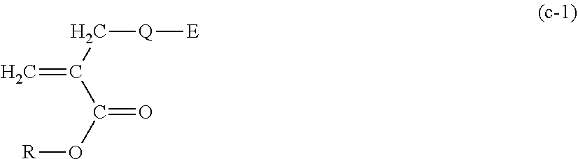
C=C(C[Q][E])C(O[R])=O
